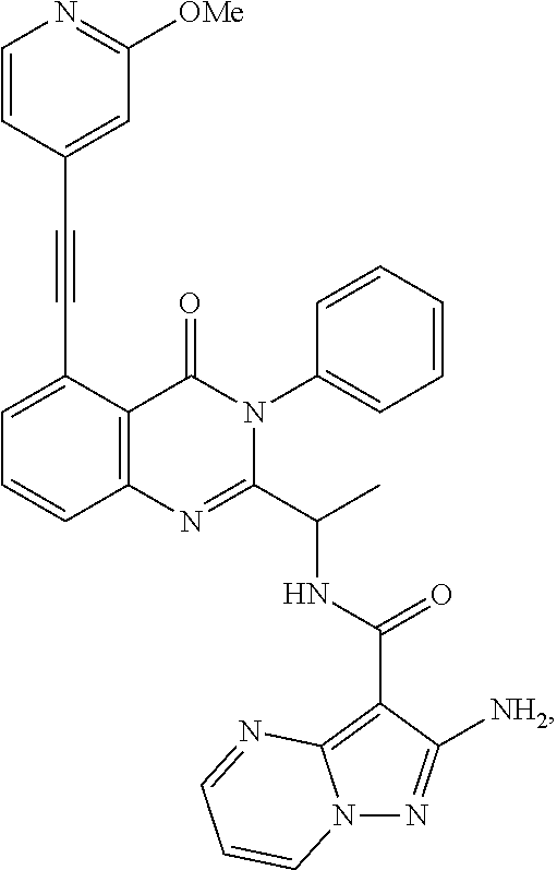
C12=C(C(C#CC3=CC([OMe])=NC=C3)=CC=C1)C(=O)N(C1=CC=CC=C1)C(C(C)NC(C1=C3N(N=C1[NH2])C=CC=N3)=O)=N2
